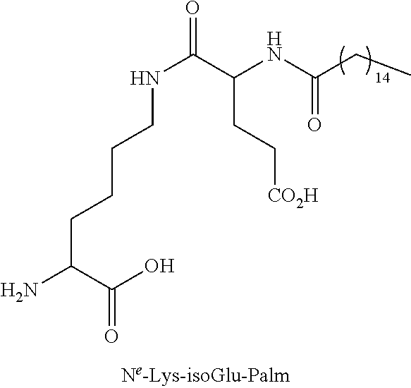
O=C(NCCCCC(N)C(O)=O)C(NC(CC)=O)CC[CO2H]
